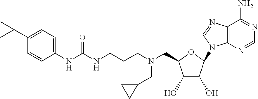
C(C1C(O)C(O)C(N2C3=C(C(N)=NC=N3)N=C2)O1)N(CCCNC(NC1=CC=C(C(C)(C)C)C=C1)=O)CC1CC1
